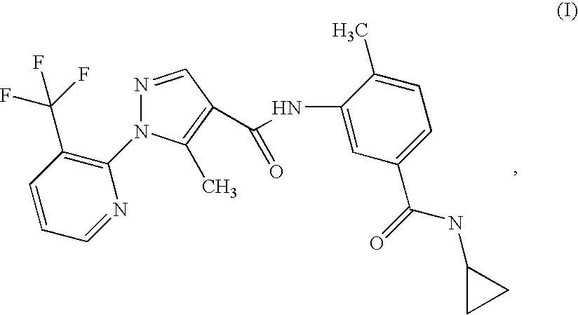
C1=CC=NC(N2N=CC(C(NC3=CC(C(=O)NC4CC4)=CC=C3C)=O)=C2C)=C1C(F)(F)F
